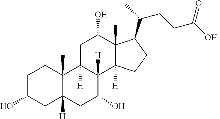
C1C(O)CC2([H])C(C)(C1)C1([H])C([H])(C(O)C2)C2([H])C(C)(C(O)C1)C(C(C)CCC([OH])=O)CC2
